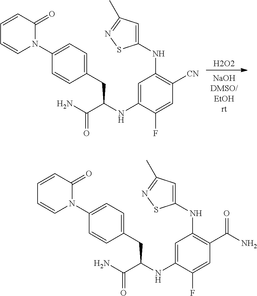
[H2O2].C1=C(NC(CC2=CC=C(N3C=CC=CC3=O)C=C2)C(N)=O)C(F)=CC([CN])=C1NC1=CC(C)=NS1.C1=C(NC(CC2=CC=C(N3C=CC=CC3=O)C=C2)C(N)=O)C(F)=CC(C(=O)N)=C1NC1=CC(C)=NS1
